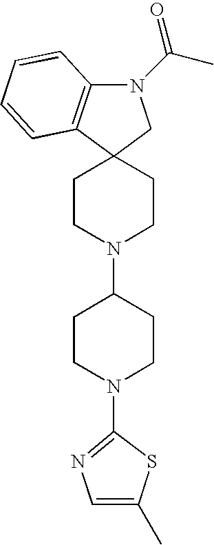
N1(C(C)=O)C2=C(C3(C1)CCN(C1CCN(C4=NC=C(C)S4)CC1)CC3)C=CC=C2
